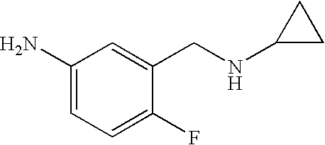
C1(N)=CC=C(F)C(CNC2CC2)=C1
